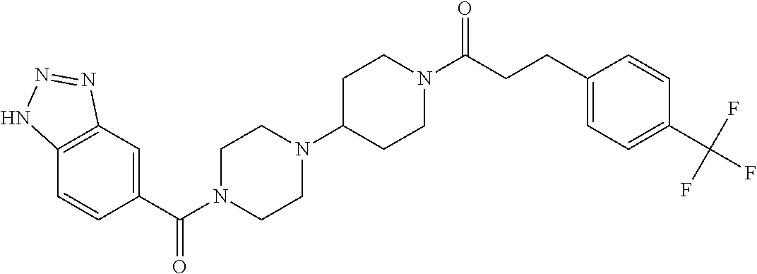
C12=C(C=C(C(=O)N3CCN(C4CCN(C(CCC5=CC=C(C(F)(F)F)C=C5)=O)CC4)CC3)C=C1)N=NN2
